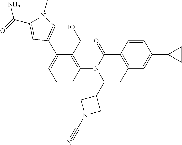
C1=CC(N2C(C3CN(C#N)C3)=CC3=C(C2=O)C=CC(C2CC2)=C3)=C(CO)C(C2=CN(C)C(C(=O)N)=C2)=C1
